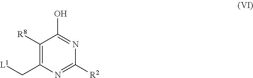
OC1=NC([R2])=NC(C[L1])=C1[R8]
